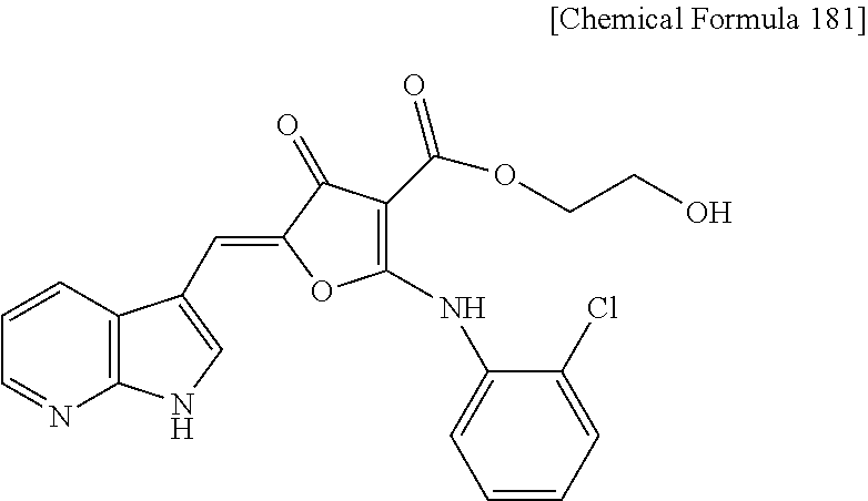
C1(=CC2=CNC3=C2C=CC=N3)OC(NC2=CC=CC=C2Cl)=C(C(OCCO)=O)C1=O
